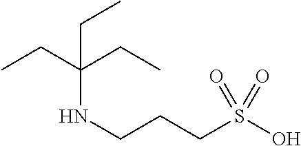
CCC(CC)(CC)NCCCS(O)(=O)=O
